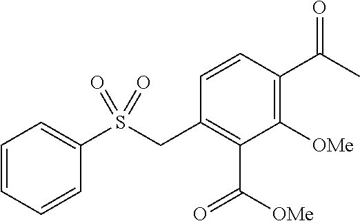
C1=CC(C(C)=O)=C([OMe])C(C([OMe])=O)=C1CS(C1=CC=CC=C1)(=O)=O
